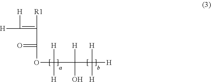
[H]C([H])=C([R1])C(=O)OC([H])([H])C([H])(O)C([H])([H])[H]
